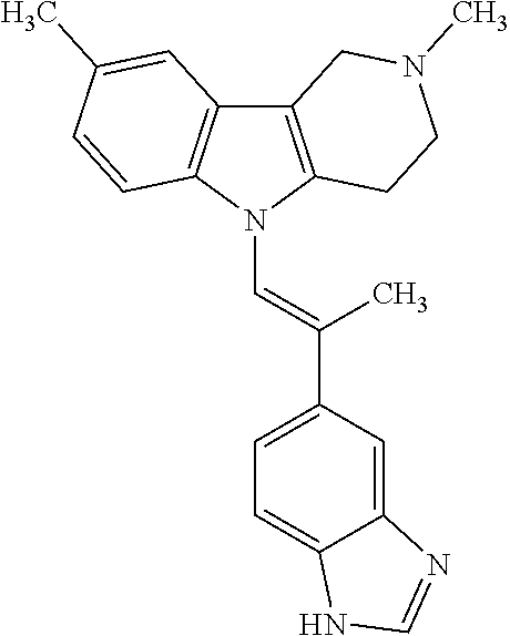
C12=C(N(C=C(C3=CC=C4C(=C3)N=CN4)C)C3=C1C=C(C)C=C3)CCN(C)C2
